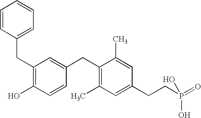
C1(CC2=C(O)C=CC(CC3=C(C)C=C(CCP(=O)(O)O)C=C3C)=C2)=CC=CC=C1
